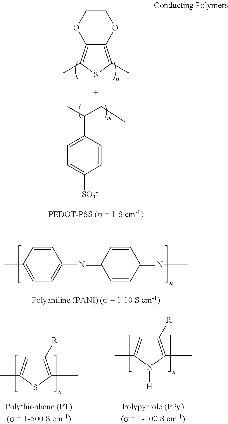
C1=C(C(C)CC)C=CC([SO3-])=C1.C12=C(C)SC(C)=C1OCCO2.C1=CC(C)=CC=C1N=C1C=CC(=NC)C=C1.C1([R])=C(C)SC(C)=C1.C1([R])=C(C)N([H])C(C)=C1
